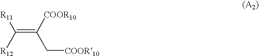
[R11]C(=C([COOR10])C[COOR10])[R12]
